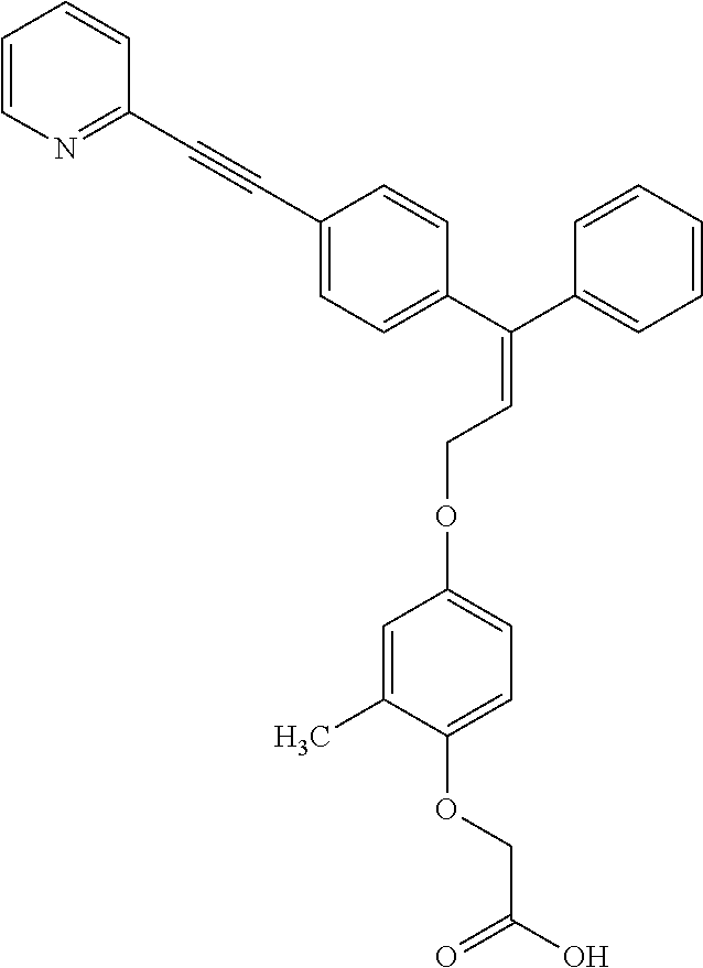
C1=C(C#CC2=NC=CC=C2)C=CC(C(C2=CC=CC=C2)=CCOC2=CC=C(OCC(O)=O)C(C)=C2)=C1
